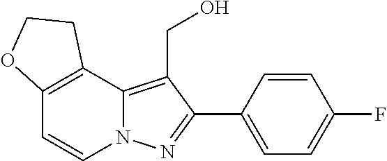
C12=C(C=CN3C1=C(CO)C(C1=CC=C(F)C=C1)=N3)OCC2
